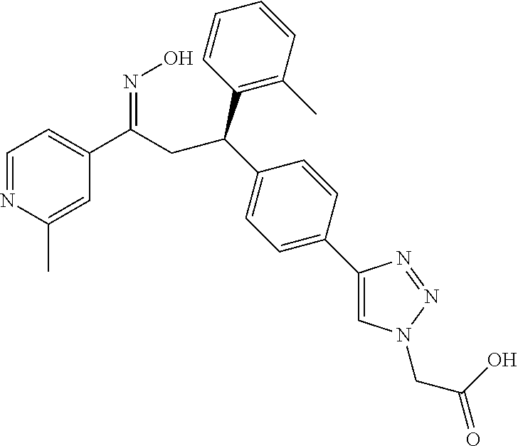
C1=NC(C)=CC(C(=NO)CC(C2=C(C)C=CC=C2)C2=CC=C(C3=CN(CC(O)=O)N=N3)C=C2)=C1
